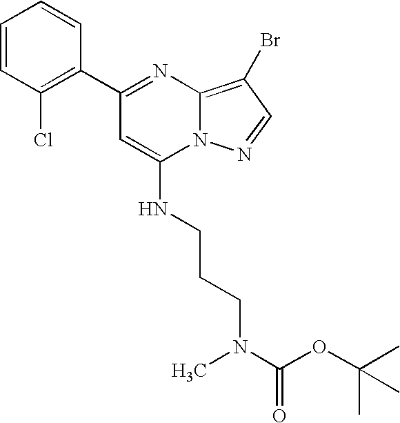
C1(C2=NC3=C(Br)C=NN3C(NCCCN(C(OC(C)(C)C)=O)C)=C2)=C(Cl)C=CC=C1
